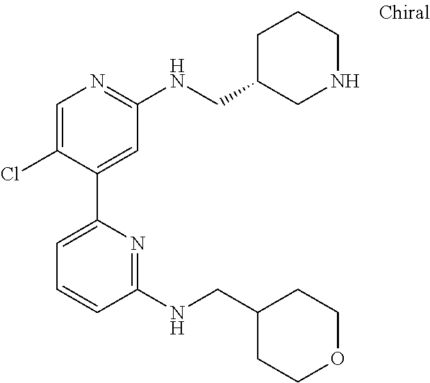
C1=C(Cl)C(C2=CC=CC(NCC3CCOCC3)=N2)=CC(NCC2CNCCC2)=N1
